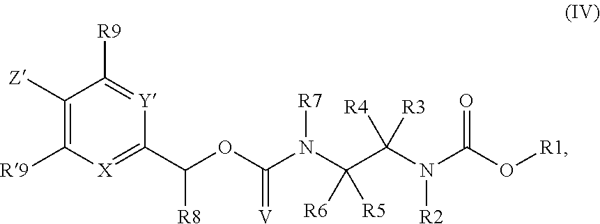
C1([Z])=C([R9])[X]=C(C(OC(N(C(C(N(C(O[R1])=O)[R2])([R4])[R3])([R6])[R5])[R7])=[V])[R8])[Y]=C1[R9]
